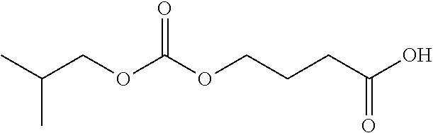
C(COC(OCCCC(O)=O)=O)(C)C
